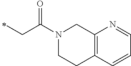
C(C)C(=O)N1CCC2=C(C1)N=CC=C2
